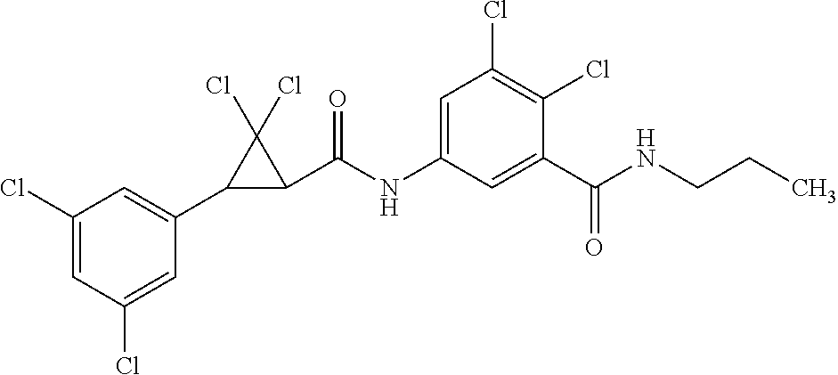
C1(Cl)=CC(Cl)=CC(C2C(C(NC3=CC(Cl)=C(Cl)C(C(NCCC)=O)=C3)=O)C2(Cl)Cl)=C1
